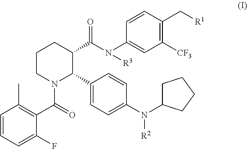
C1=CC=C(F)C(C(N2C(C3=CC=C(N(C4CCCC4)[R2])C=C3)C(C(N(C3=CC([CF3])=C(C[R1])C=C3)[R3])=O)CCC2)=O)=C1C
